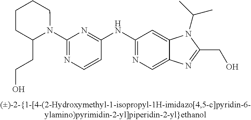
C(C1=NC2=CN=C(NC3=NC(N4CCCCC4CCO)=NC=C3)C=C2N1C(C)C)O
